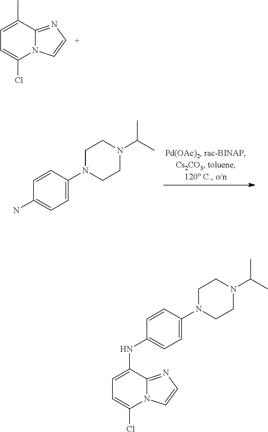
C1=C(C)C2=NC=CN2C(Cl)=C1.C1=CC(N2CCN(C(C)C)CC2)=CC=C1N.C1=CC(N2CCN(C(C)C)CC2)=CC=C1NC1=CC=C(Cl)N2C1=NC=C2
